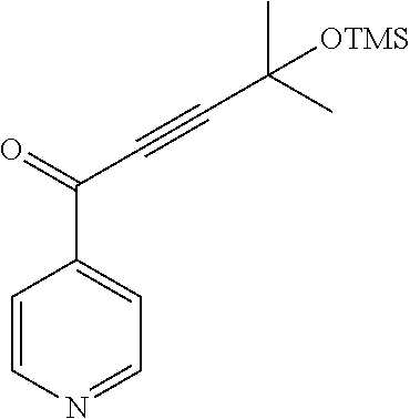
C1=CN=CC=C1C(=O)C#CC(C)(C)[OTMS]
